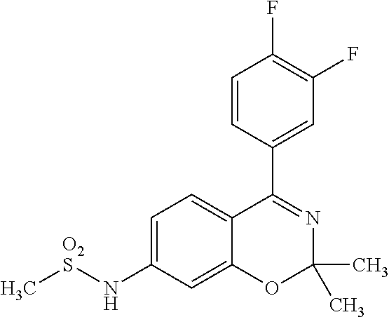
C1=CC(C2=NC(C)(C)OC3=CC(N[O2S]C)=CC=C23)=CC(F)=C1F
